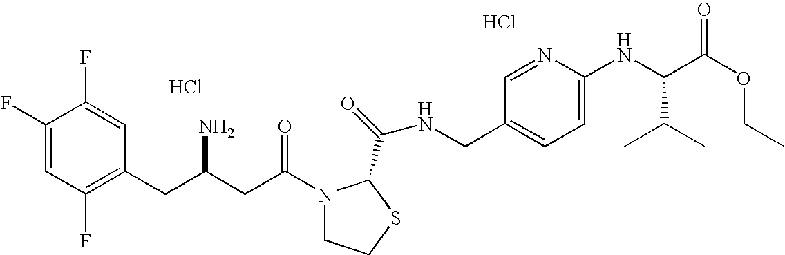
Cl.C1(F)=CC(F)=C(CC(CC(=O)N2CCSC2C(=O)NCC2=CC=C(NC(C(OCC)=O)C(C)C)N=C2)N)C=C1F.Cl
